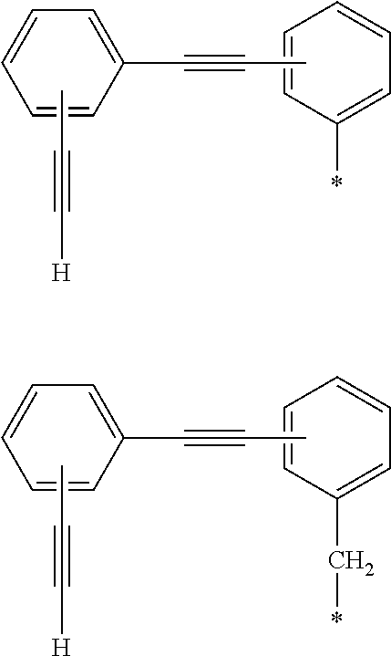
C1(C#CC)=CC=CC=C1.C1=CC(*)=CC=C1.CC#C[H].C1(C#CC)=CC=CC=C1.C1=CC(C*)=CC=C1.CC#C[H]
